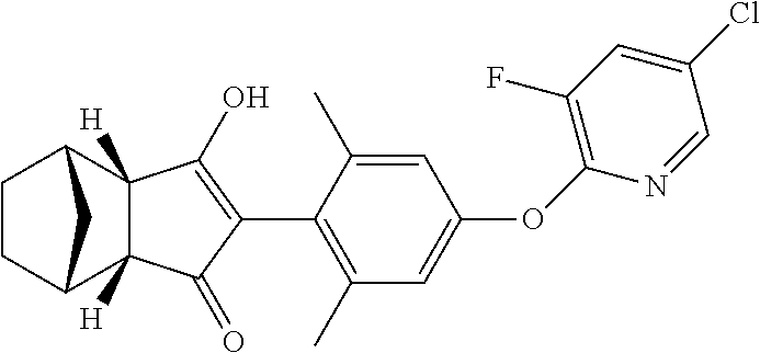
C1CC2C3([H])C([H])(C1C2)C(O)=C(C1=C(C)C=C(OC2=C(F)C=C(Cl)C=N2)C=C1C)C3=O
